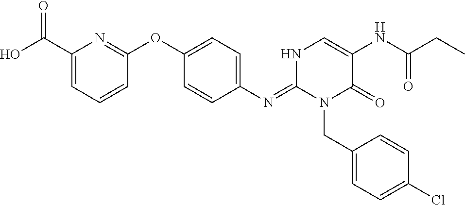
C1(N=C2N(CC3=CC=C(Cl)C=C3)C(=O)C(NC(CC)=O)=CN2)=CC=C(OC2=NC(C(O)=O)=CC=C2)C=C1
